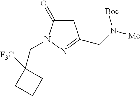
C1C(=O)N(CC2([F3C])CCC2)N=C1CN([Me])[Boc]
